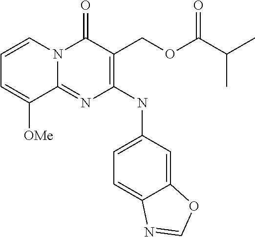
C1=CN2C(=NC(NC3=CC=C4C(=C3)OC=N4)=C(COC(C(C)C)=O)C2=O)C([OMe])=C1
